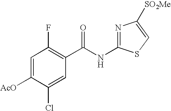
C1=C([AcO])C(Cl)=CC(C(NC2=NC([SO2Me])=CS2)=O)=C1F
